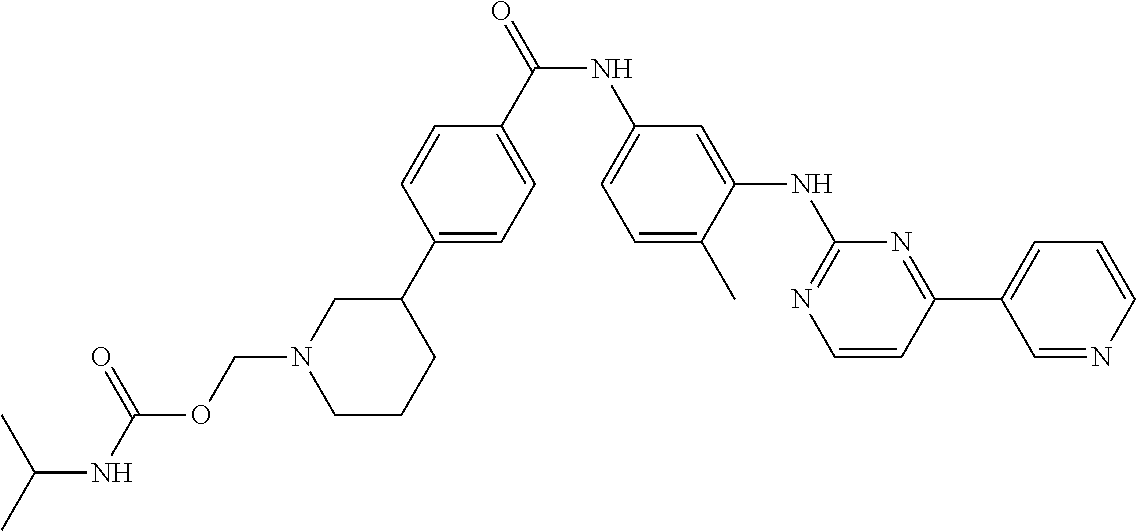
N(C(OCN1CCCC(C2=CC=C(C(NC3=CC=C(C)C(NC4=NC=CC(C5=CC=CN=C5)=N4)=C3)=O)C=C2)C1)=O)C(C)C
